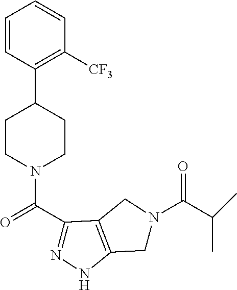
C1=CC(C2CCN(C(C3=NNC4=C3CN(C(C(C)C)=O)C4)=O)CC2)=C([CF3])C=C1
